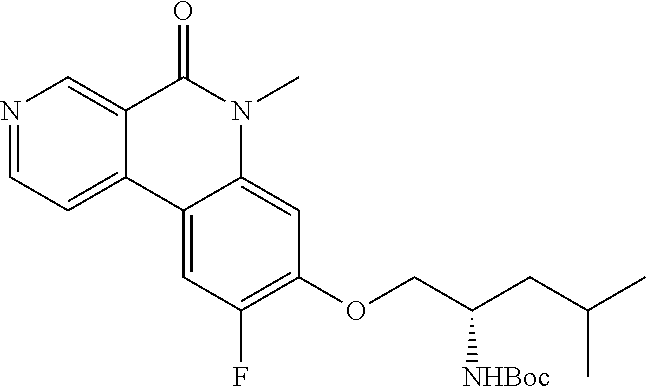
N1=CC=C2C(=C1)C(=O)N(C)C1=CC(OCC(CC(C)C)[NHBoc])=C(F)C=C21
